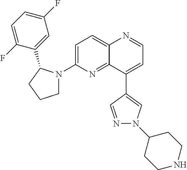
C12=CC=C(N3CCCC3C3=CC(F)=CC=C3F)N=C1C(C1=CN(C3CCNCC3)N=C1)=CC=N2
